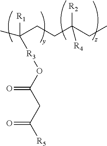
C([R1])([R3]OC(CC([R5])=O)=O)(CCC(CC)([R2])[R4])C
